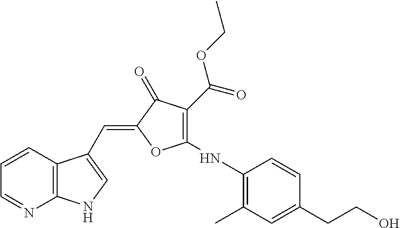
C1=CC2=C(N=C1)NC=C2C=C1C(=O)C(C(OCC)=O)=C(NC2=C(C)C=C(CCO)C=C2)O1
